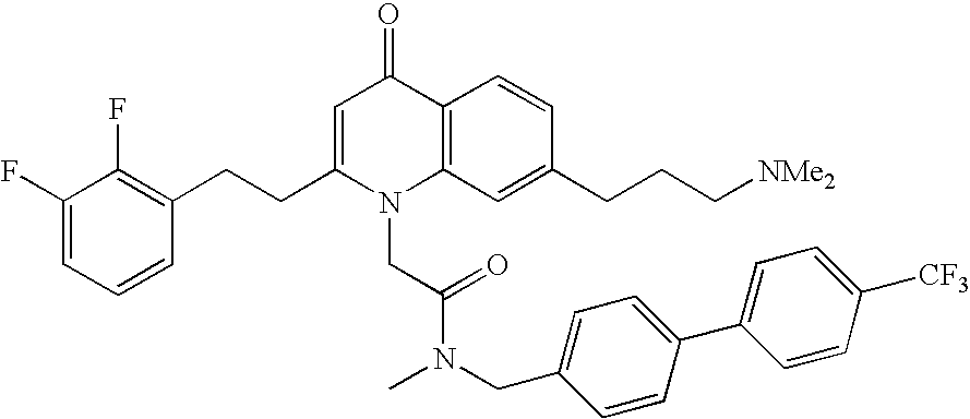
C1(F)=CC=CC(CCC2=CC(=O)C3=C(N2CC(N(C)CC2=CC=C(C4=CC=C([CF3])C=C4)C=C2)=O)C=C(CCC[NMe2])C=C3)=C1F
